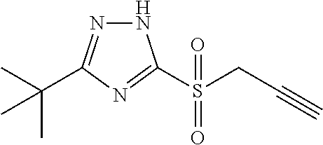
N1N=C(C(C)(C)C)N=C1S(CC#C)(=O)=O
